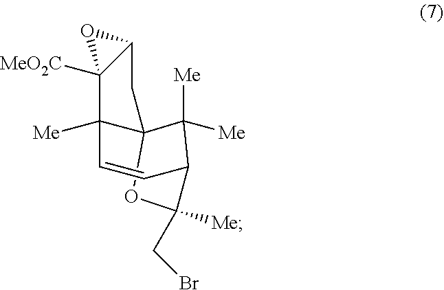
C123OC(CBr)([Me])C(C=CC1([Me])C1([MeO2C])C(C2)O1)C3([Me])[Me]
